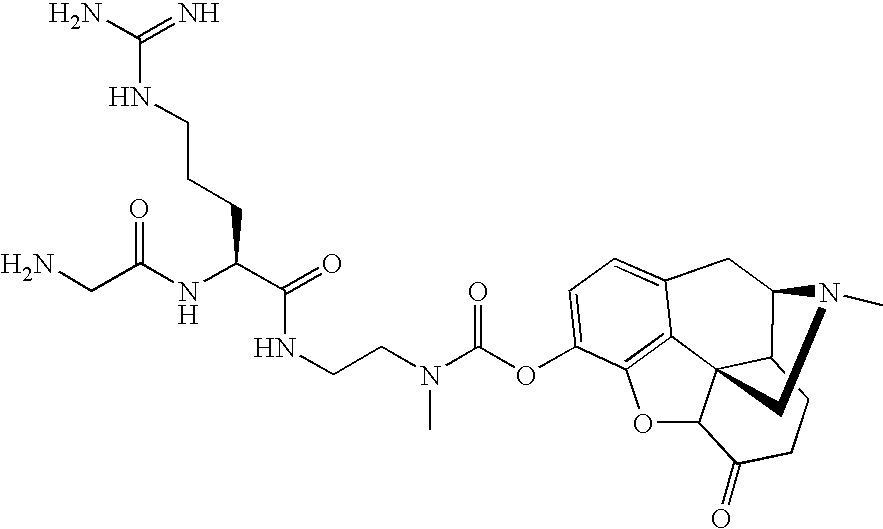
C(N(C(OC1=CC=C2C3=C1OC1C34C(C(C2)N(C)C4)CCC1=O)=O)C)CNC(=O)C(NC(=O)CN)CCCNC(=N)N
